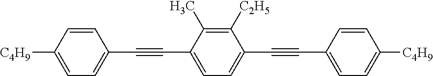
C1=CC([C4H9])=CC=C1C#CC1=CC=C(C#CC2=CC=C([C4H9])C=C2)C([C2H5])=C1C
